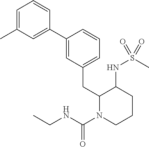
C1=C(C)C=C(C2=CC(CC3N(C(=O)NCC)CCCC3NS(C)(=O)=O)=CC=C2)C=C1
